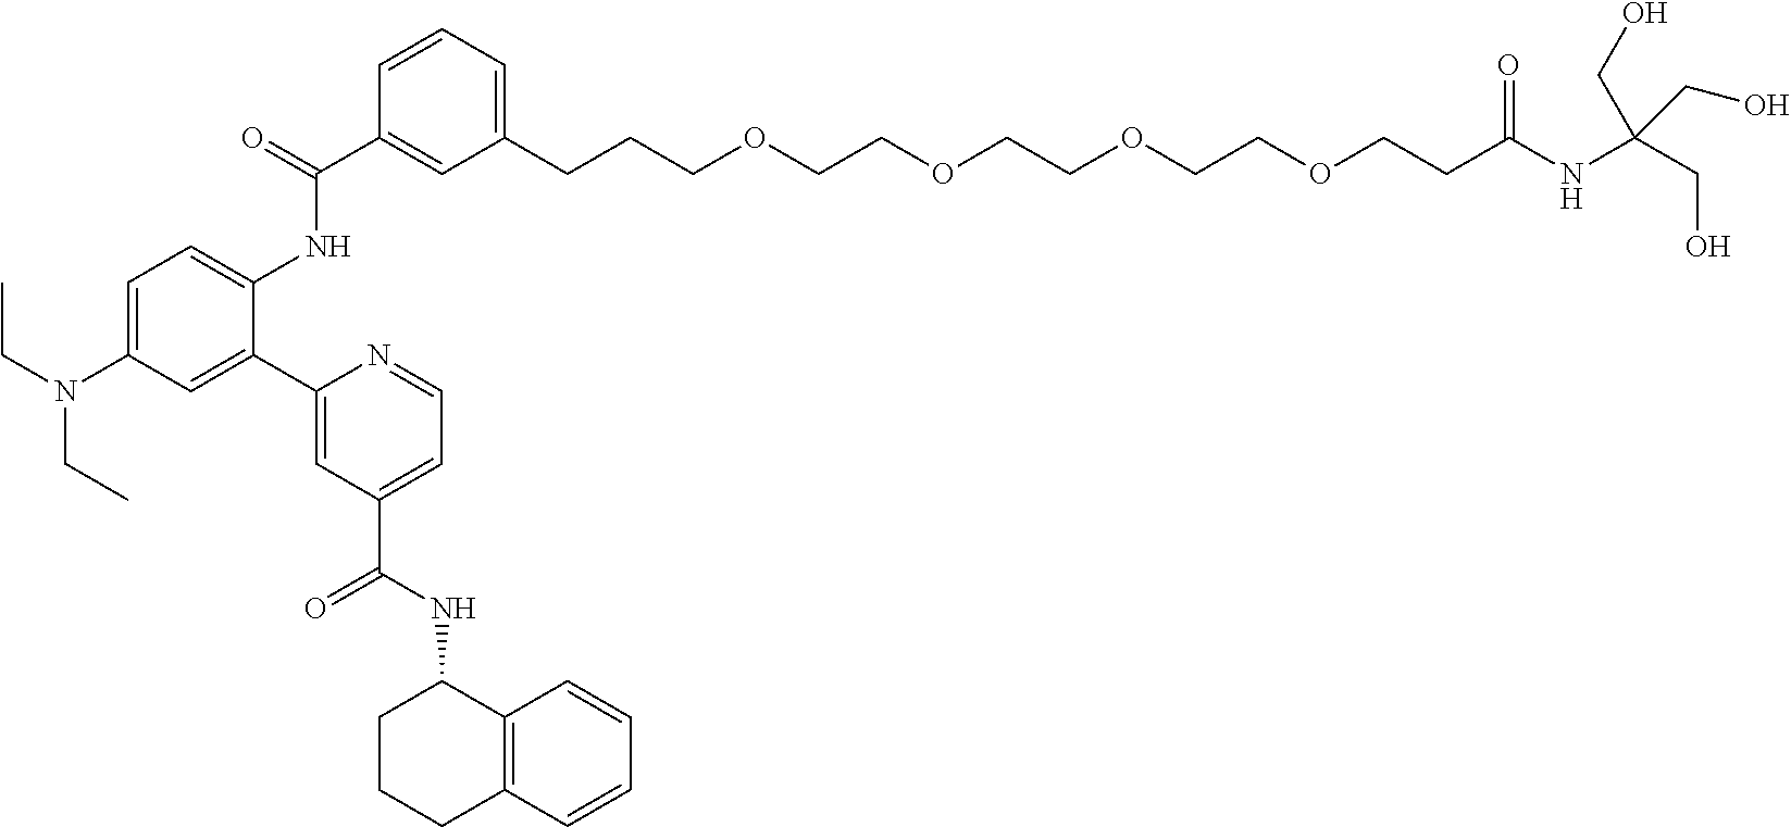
C1(CCCOCCOCCOCCOCCC(NC(CO)(CO)CO)=O)=CC=CC(C(=O)NC2=CC=C(N(CC)CC)C=C2C2=CC(C(=O)NC3CCCC4=C3C=CC=C4)=CC=N2)=C1
